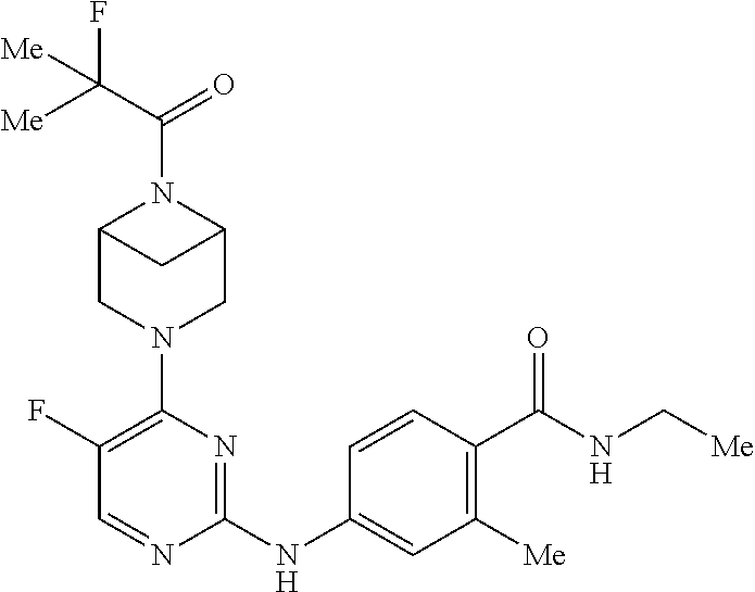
C1(F)=C(N2CC3N(C(=O)C([Me])(F)[Me])C(C2)C3)N=C(NC2=CC([Me])=C(C(NC[Me])=O)C=C2)N=C1
